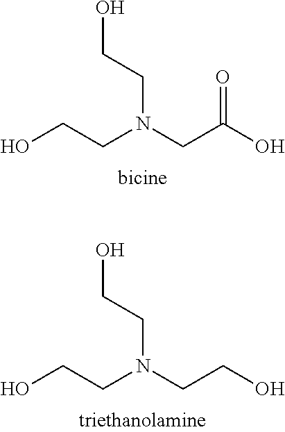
OCCN(CC(O)=O)CCO.OCCN(CCO)CCO
